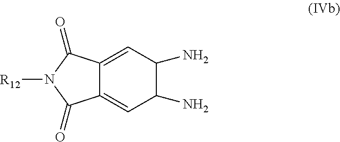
C12=CC(N)C(N)C=C1C(=O)N([R12])C2=O
